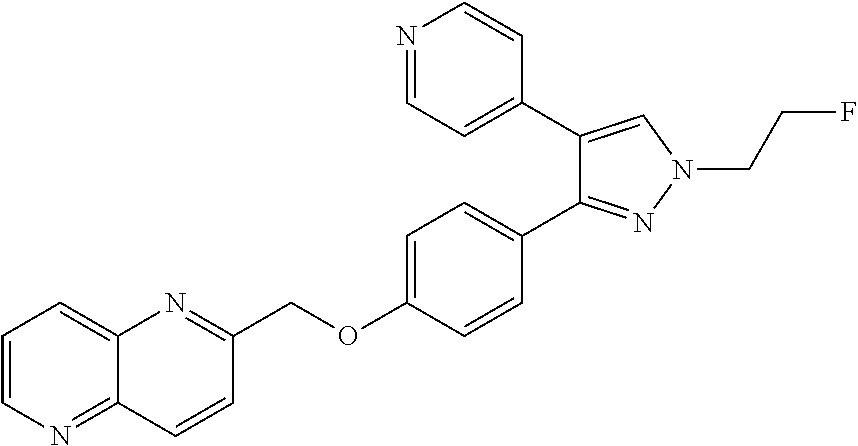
C1=CN=C2C(=C1)N=C(COC1=CC=C(C3=NN(CCF)C=C3C3=CC=NC=C3)C=C1)C=C2
